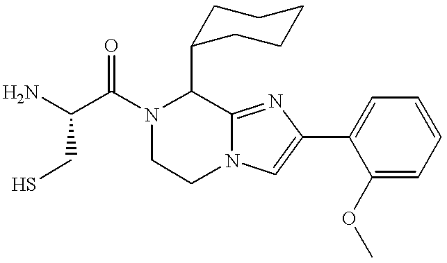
NC(C(N1C(C2CCCCC2)C2=NC(C3=CC=CC=C3OC)=CN2CC1)=O)CS
